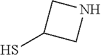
SC1CNC1
